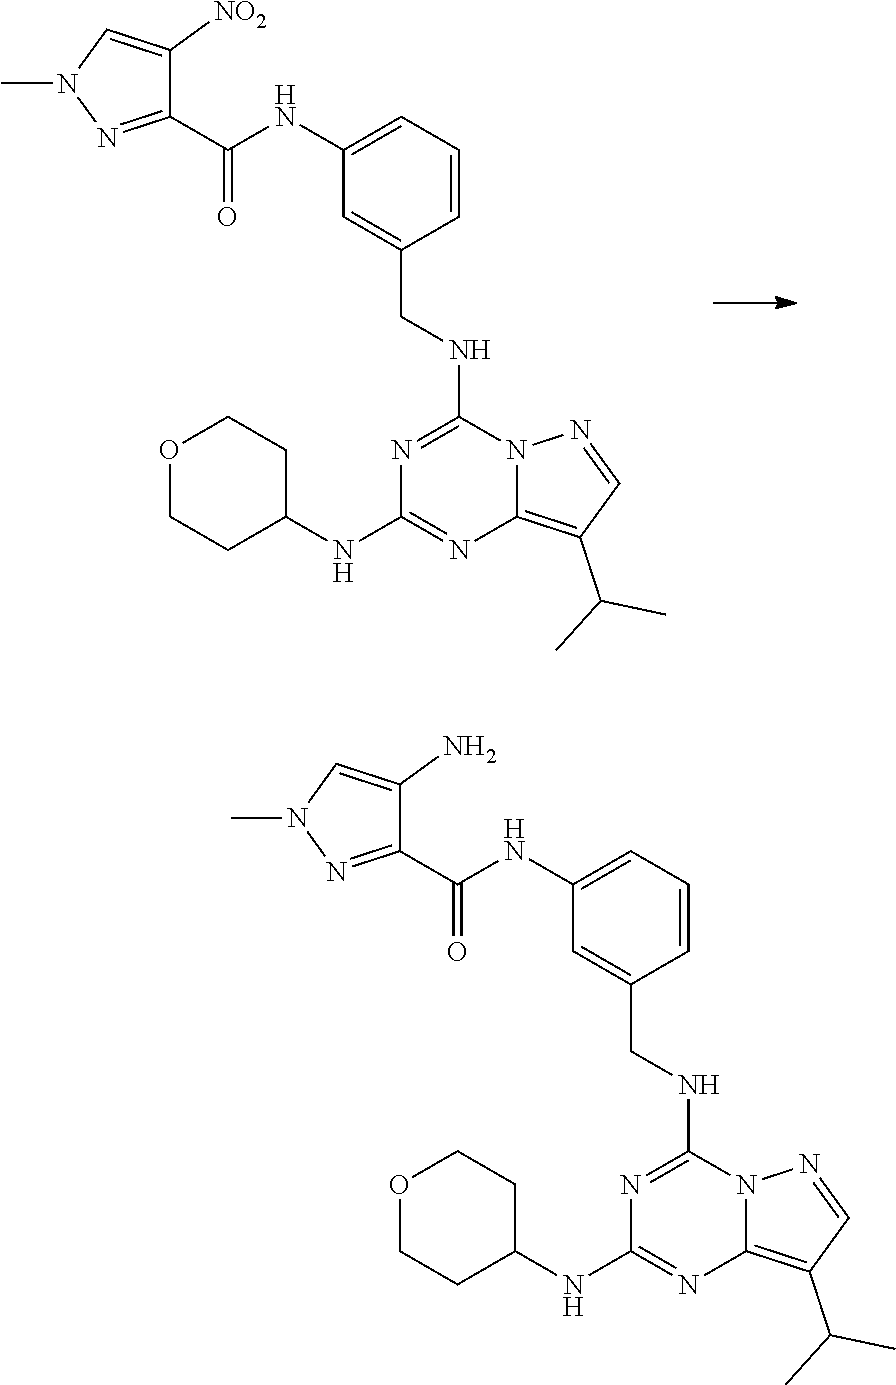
C1(NC(=O)C2=NN(C)C=C2[NO2])=CC=CC(CNC2=NC(NC3CCOCC3)=NC3=C(C(C)C)C=NN23)=C1.C1(NC(=O)C2=NN(C)C=C2N)=CC=CC(CNC2=NC(NC3CCOCC3)=NC3=C(C(C)C)C=NN23)=C1
